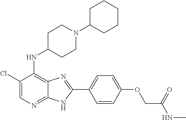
C1(Cl)=CN=C2C(=C1NC1CCN(C3CCCCC3)CC1)N=C(C1=CC=C(OCC(NC)=O)C=C1)N2
